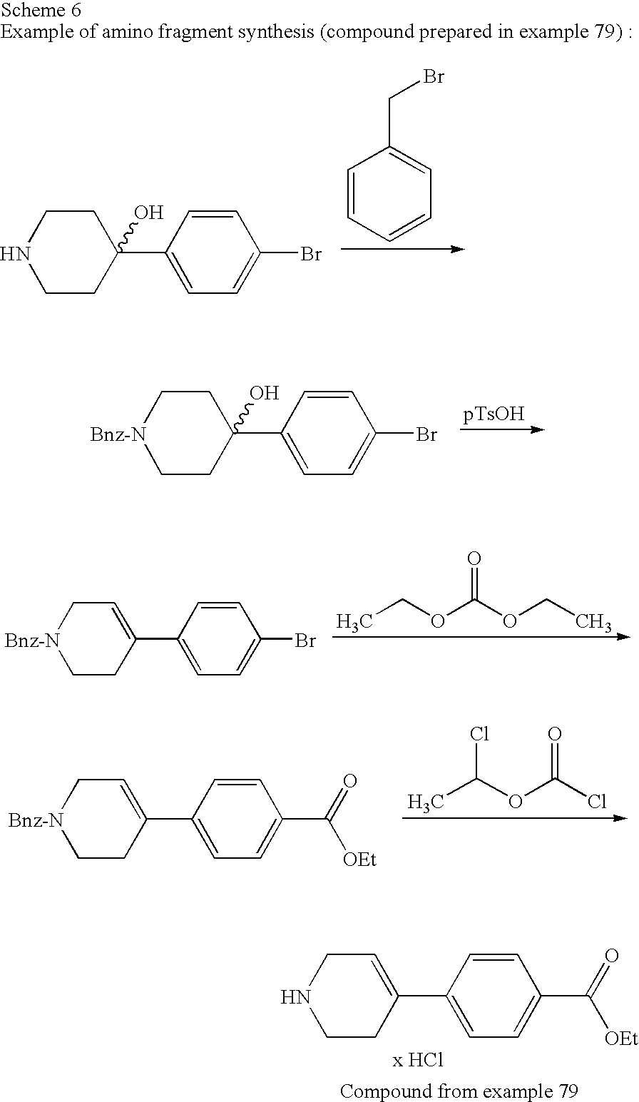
C1=CC(C2(O)CC[Bnz-N]CC2)=CC=C1Br.C1=CC(C2=CCNCC2)=CC=C1C(=O)[OEt].C1=CC(C2(O)CCNCC2)=CC=C1Br.C1=CC=CC=C1CBr.CCOC(OCC)=O.C1=CC(C2=CC[Bnz-N]CC2)=CC=C1Br.CC(OC(Cl)=O)Cl.C1=CC(C2=CC[Bnz-N]CC2)=CC=C1C(=O)[OEt]
